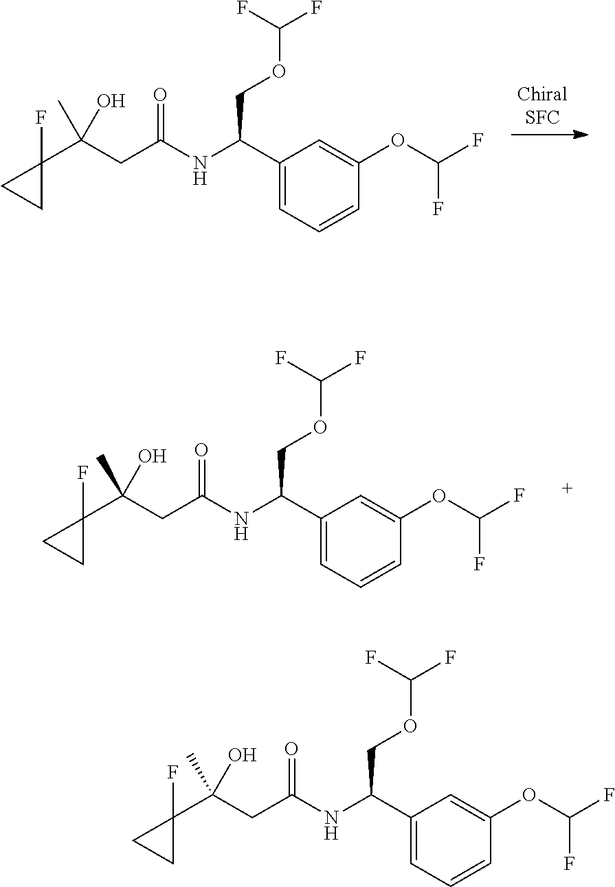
C(C(=O)NC(C1=CC=CC(OC(F)F)=C1)COC(F)F)C(O)(C1(F)CC1)C.C(C(=O)NC(C1=CC=CC(OC(F)F)=C1)COC(F)F)C(O)(C1(F)CC1)C.C(O)(CC(=O)NC(C1=CC=CC(OC(F)F)=C1)COC(F)F)(C1(F)CC1)C
